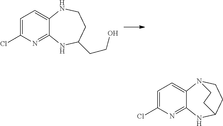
C1=C(Cl)N=C2C(=C1)NCCC(CCO)N2.C1=C(Cl)N=C2C(=C1)N1CCC(N2)CC1
